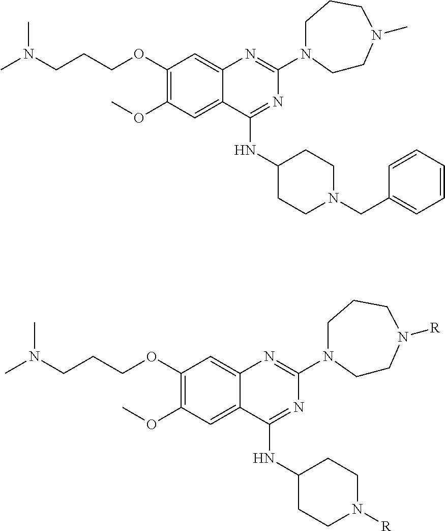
C1(OCCCN(C)C)=C(OC)C=C2C(=C1)N=C(N1CCN(C)CCC1)N=C2NC1CCN(CC2=CC=CC=C2)CC1.C1(OCCCN(C)C)=C(OC)C=C2C(=C1)N=C(N1CCN([R])CCC1)N=C2NC1CCN([R])CC1
